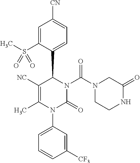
C1=C(S(C)(=O)=O)C(C2C([NC])=C(C)N(C3=CC=CC([CF3])=C3)C(=O)N2C(N2CCNC(=O)C2)=O)=CC=C1[CN]
